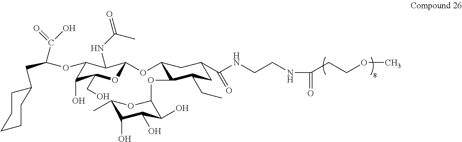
C1(OC2OC(CO)C(O)C(OC(C(=O)O)CC3CCCCC3)C2NC(C)=O)C(OC2C(O)C(O)C(O)C(C)O2)C(CC)CC(C(=O)NCCNC(=O)CCOC)C1
